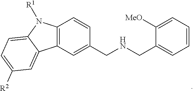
C12=C(C=C(CNCC3=CC=CC=C3[MeO])C=C1)C1=CC([R2])=CC=C1N2[R1]
